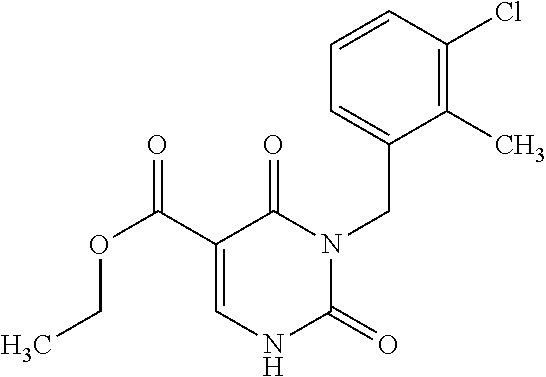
C1(C)=C(Cl)C=CC=C1CN1C(=O)C(C(=O)OCC)=CNC1=O
